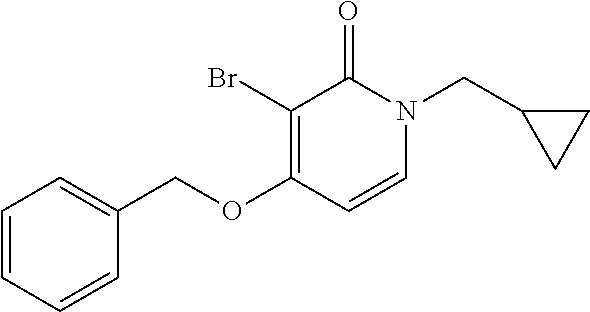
O(CC1=CC=CC=C1)C1=C(Br)C(=O)N(CC2CC2)C=C1
